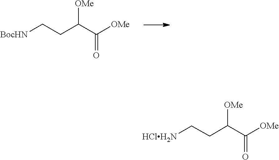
C(C(=O)[OMe])(CC[BocHN])[OMe].C(C(=O)[OMe])(CC[HClH2N])[OMe]
